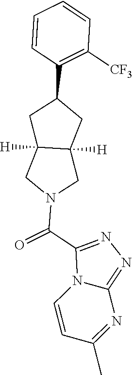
C1C2([H])C([H])(CN1C(C1=NN=C3N1C=CC(C)=N3)=O)CC(C1=C([CF3])C=CC=C1)C2
